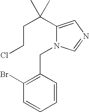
C1(C(CCCl)(C)C)=CN=CN1CC1=C(Br)C=CC=C1
